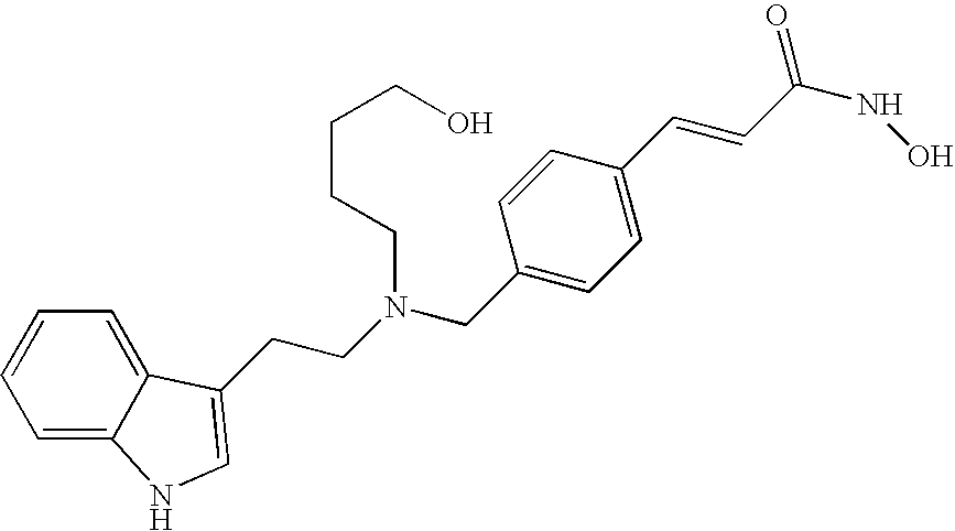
C1=C2C(=CC=C1)C(CCN(CC1=CC=C(C=CC(NO)=O)C=C1)CCCCO)=CN2
